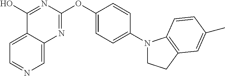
C1=C2C(=CN=C1)N=C(OC1=CC=C(N3CCC4=C3C=CC(C)=C4)C=C1)N=C2O
